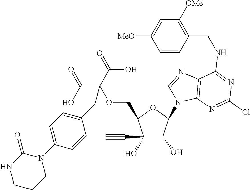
C1(C#C)(O)C(O)C(N2C3=C(N=C2)C(NCC2=C([OMe])C=C([MeO])C=C2)=NC(Cl)=N3)OC1COC(C(O)=O)(C(O)=O)CC1=CC=C(N2CCCNC2=O)C=C1
